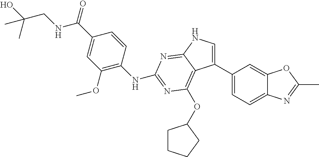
N(C(C1=CC(OC)=C(NC2=NC(OC3CCCC3)=C3C(C4=CC=C5C(=C4)OC(C)=N5)=CNC3=N2)C=C1)=O)CC(O)(C)C
